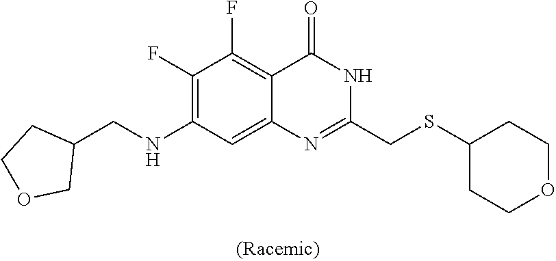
N1C(CSC2CCOCC2)=NC2=CC(NCC3COCC3)=C(F)C(F)=C2C1=O
